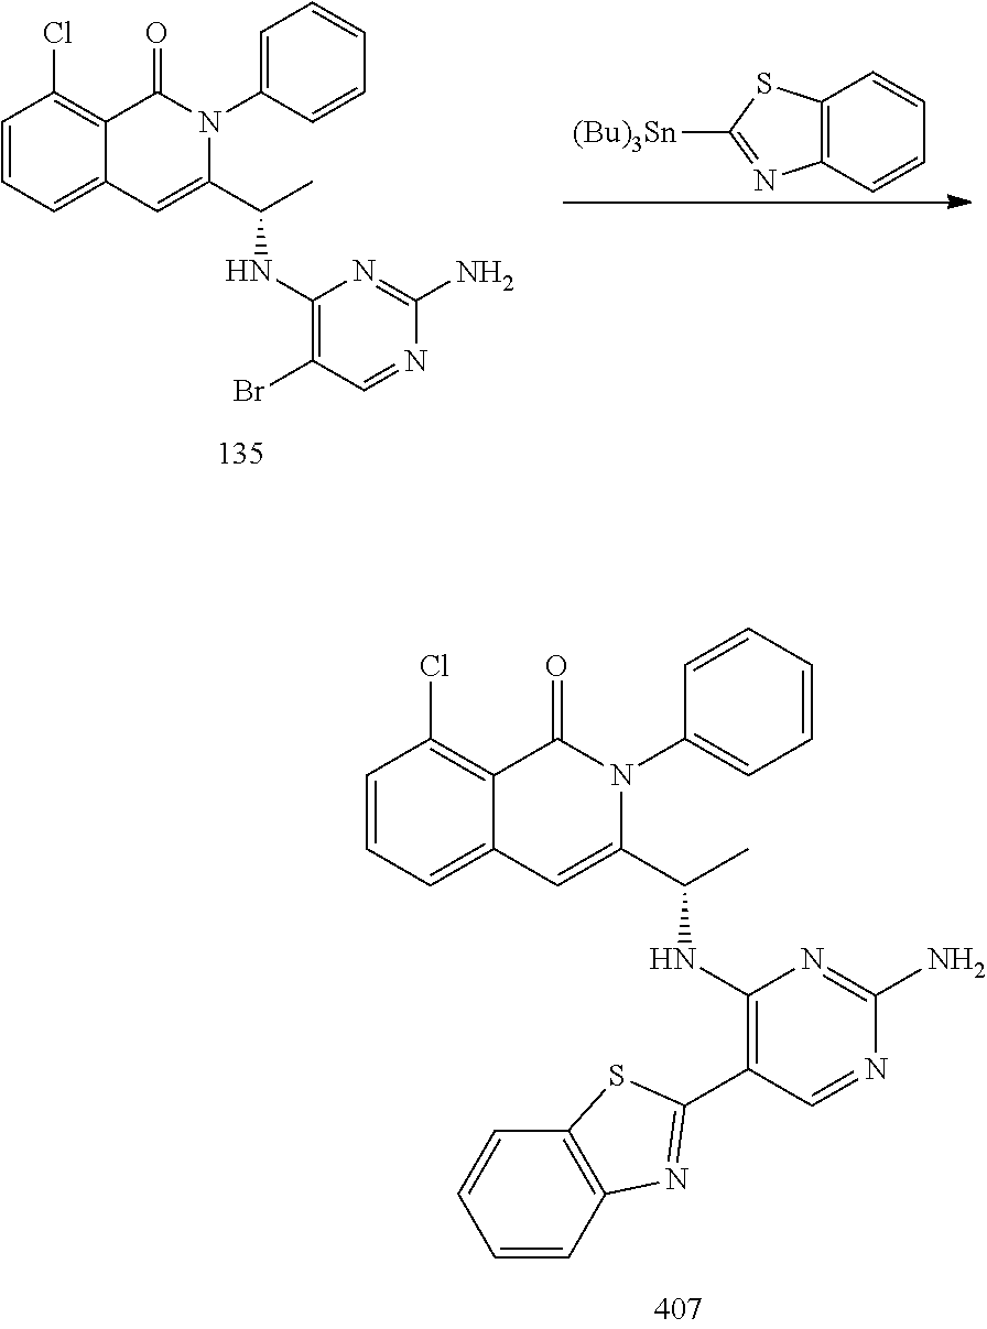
C1=CC=C2C(=C1Cl)C(=O)N(C1=CC=CC=C1)C(C(C)NC1=C(Br)C=NC(N)=N1)=C2.C12=C(SC([(Bu)3Sn])=N1)C=CC=C2.C1=CC=C2C(=C1Cl)C(=O)N(C1=CC=CC=C1)C(C(C)NC1=C(C3=NC4=C(C=CC=C4)S3)C=NC(N)=N1)=C2
